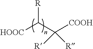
[HOOC]C(C([COOH])([R])[R])[R]
